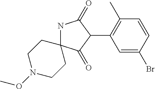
N1C2(C(=O)C(C3=C(C)C=CC(Br)=C3)C1=O)CCN(OC)CC2
